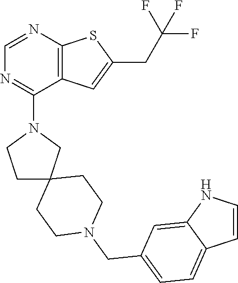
C12=C(C=C(CC(F)(F)F)S1)C(N1CC3(CCN(CC4=CC=C5C(=C4)NC=C5)CC3)CC1)=NC=N2
